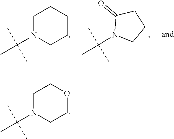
C1N(C(C)(C)C)CCOC1.C1(=O)N(C(C)(C)C)CCC1.C1N(C(C)(C)C)CCCC1
